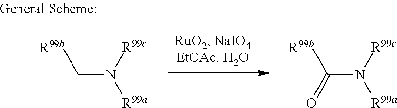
[R99b]CN([R99a])[R99c].[R99b]C(N([R99a])[R99c])=O
